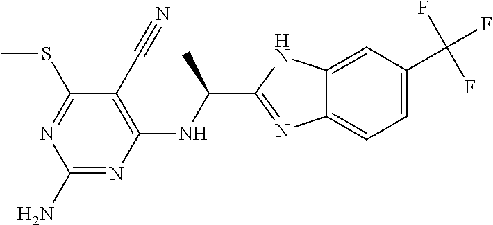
C1(N)=NC(NC(C2=NC3=CC=C(C(F)(F)F)C=C3N2)C)=C(C#N)C(SC)=N1
